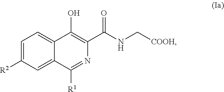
C1([R2])=CC=C2C(=C1)C([R1])=NC(C(NC[COOH])=O)=C2O
